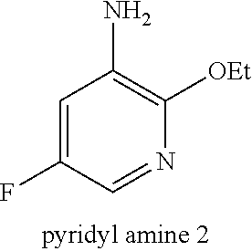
C1=C(F)C=NC([OEt])=C1N
